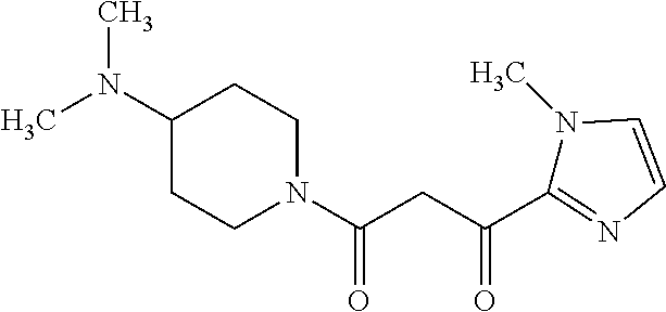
N1(C)C=CN=C1C(CC(=O)N1CCC(N(C)C)CC1)=O
